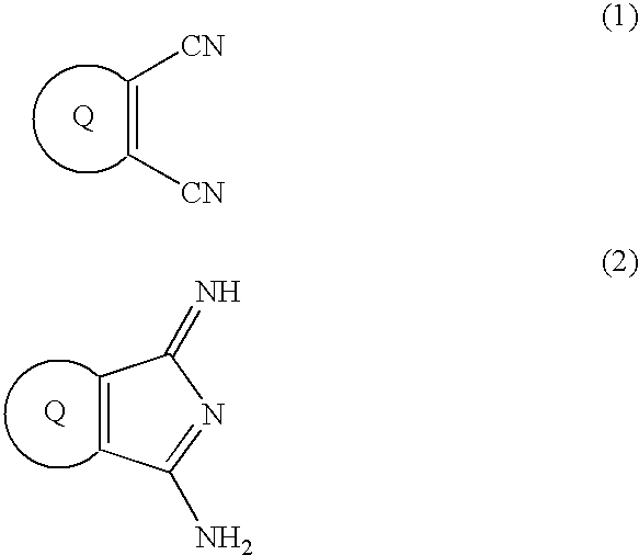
[CN]C=C[CN].[Q].C1=CC(=N)N=C1N.[Q]
